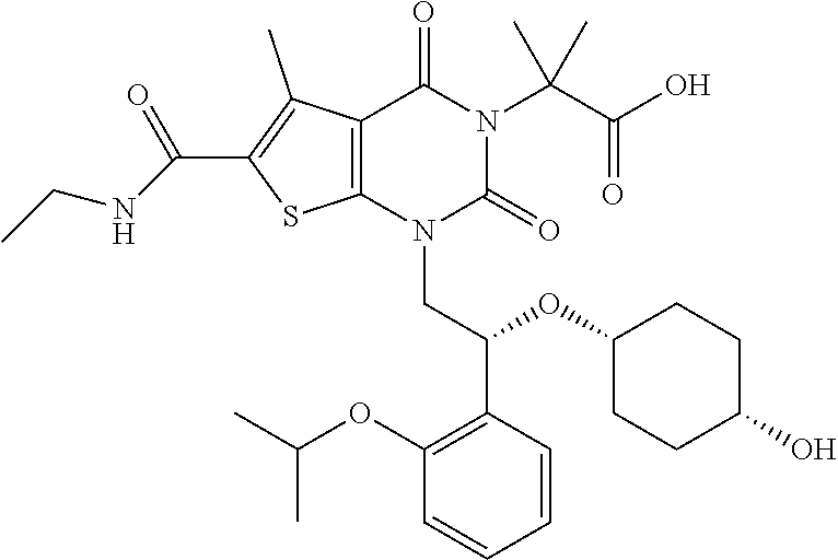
C12=C(N(CC(C3=C(OC(C)C)C=CC=C3)OC3CCC(O)CC3)C(=O)N(C(C(O)=O)(C)C)C1=O)SC(C(=O)NCC)=C2C
